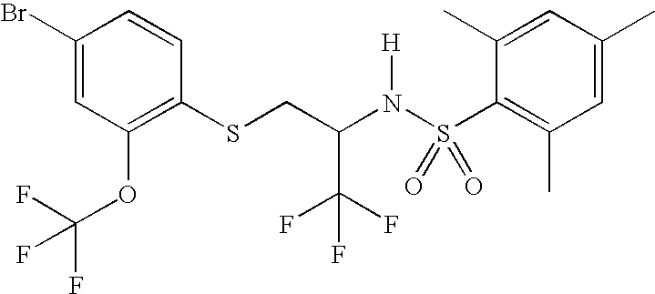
C1(Br)=CC(OC(F)(F)F)=C(SCC(N(S(C2=C(C)C=C(C)C=C2C)(=O)=O)[H])C(F)(F)F)C=C1
